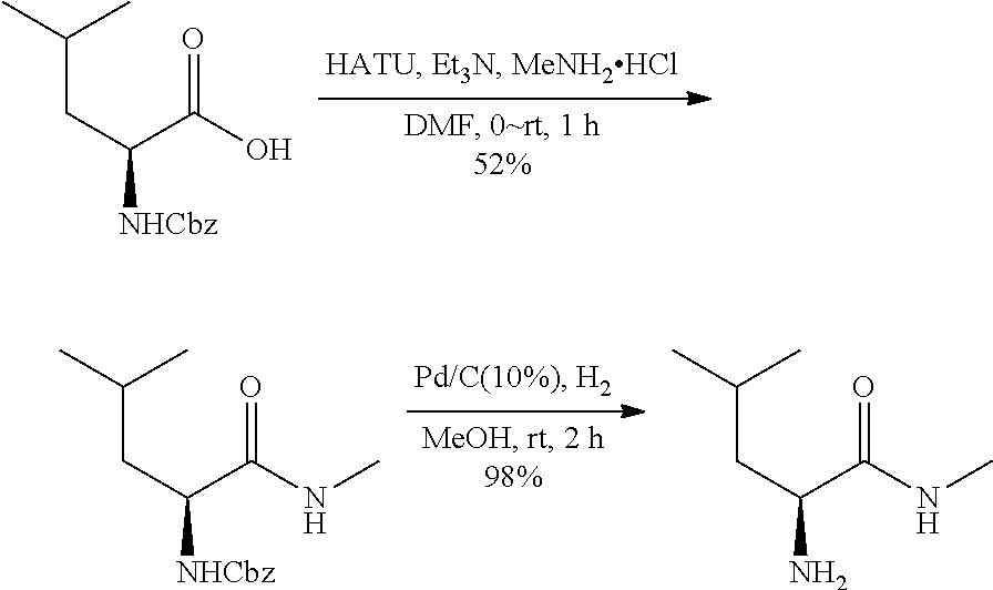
CC(C)CC(C(O)=O)[NHCbz].CC(C)CC(C(NC)=O)[NHCbz].CC(C)CC(C(NC)=O)N
